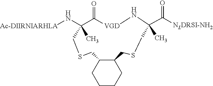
N([Ac-DIIRNIARHLA])C1(C)C(=O)[VGD]NC(C([NLDRSI-NH2])=O)(C)CSCC2CCCCC2CSC1
